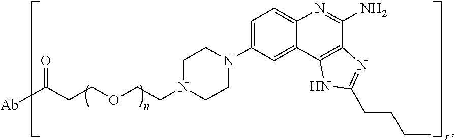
[Ab]C(CCOCCN1CCN(C2=CC=C3C(=C2)C2=C(C(N)=N3)N=C(CCCC)N2)CC1)=O
